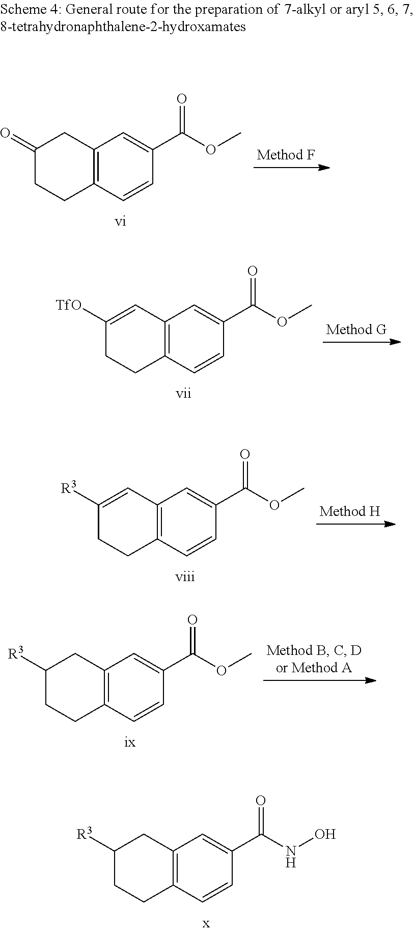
C12=C(C=CC(C(OC)=O)=C1)CCC(=O)C2.C12=C(C=CC(C(OC)=O)=C1)CCC([TfO])=C2.C12=C(C=CC(C(OC)=O)=C1)CCC([R3])=C2.C12=C(C=CC(C(OC)=O)=C1)CCC([R3])C2.C12=C(C=CC(C(NO)=O)=C1)CCC([R3])C2
